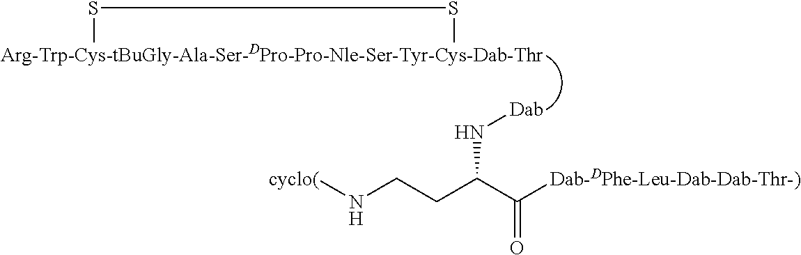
[Arg-Trp-Cys-tBuGly-Ala-Ser-DPro-Pro-Nle-Ser-Tyr-Cys-Dab-Thr]1SS1.N([Dab])C(CCN[cyclo(])C([Dab-DPhe-Leu-Dab-Dab-Thr-)])=O
